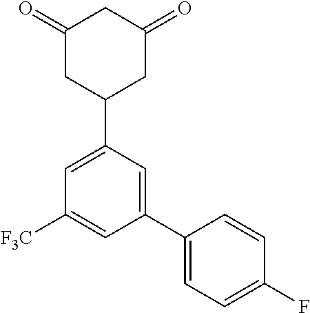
C1(=O)CC(C2=CC([F3C])=CC(C3=CC=C(F)C=C3)=C2)CC(=O)C1
